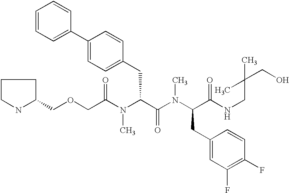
C(OCC(N(C(C(N(C(CC1=CC(F)=C(F)C=C1)C(NCC(CO)(C)C)=O)C)=O)CC1=CC=C(C2=CC=CC=C2)C=C1)C)=O)C1CCCN1
